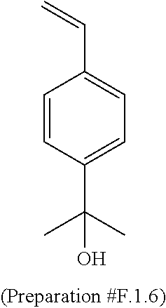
C1=CC(C(C)(C)O)=CC=C1C=C
